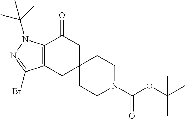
C12=C(CC3(CC1=O)CCN(C(OC(C)(C)C)=O)CC3)C(Br)=NN2C(C)(C)C
